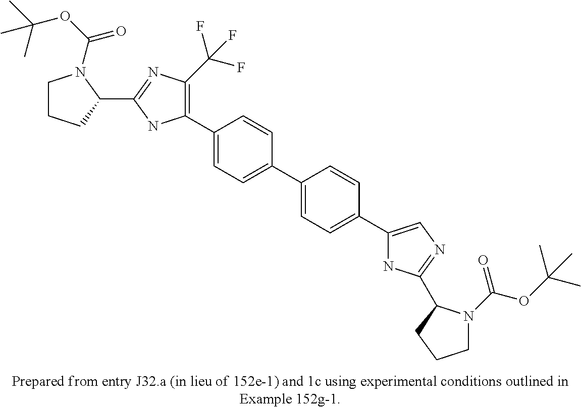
C1(C2=CC=C(C3=CC=C(C4=CN=C(C5N(C(OC(C)(C)C)=O)CCC5)N4)C=C3)C=C2)=C(C(F)(F)F)N=C(C2N(C(OC(C)(C)C)=O)CCC2)N1
